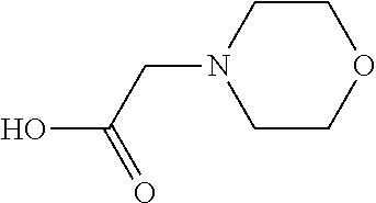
C1CN(CC(=O)O)CCO1
